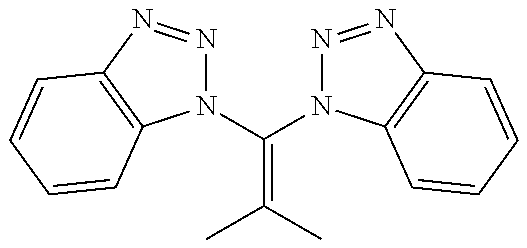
N1(C(=C(C)C)N2N=NC3=C2C=CC=C3)N=NC2=C1C=CC=C2
